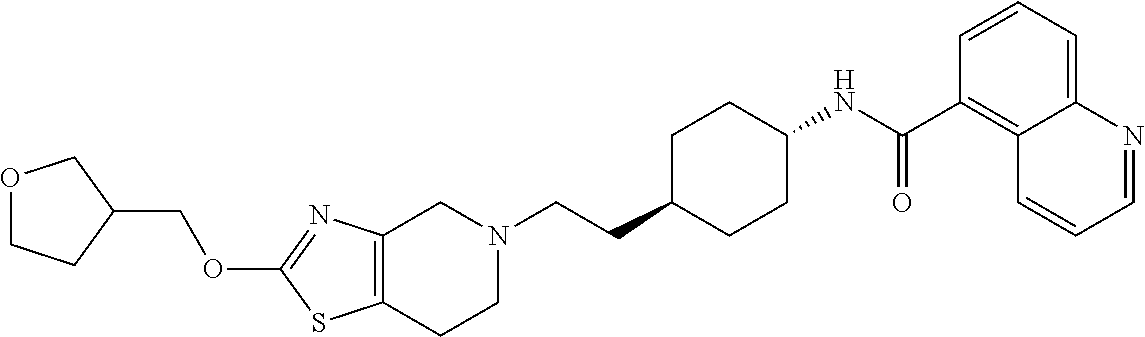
C12=C(CCN(CCC3CCC(NC(C4=C5C(=CC=C4)N=CC=C5)=O)CC3)C1)SC(OCC1CCOC1)=N2
